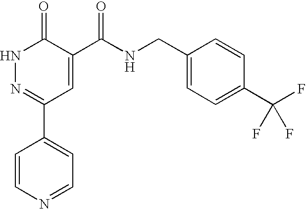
C1=CN=CC=C1C1=NNC(=O)C(C(=O)NCC2=CC=C(C(F)(F)F)C=C2)=C1
